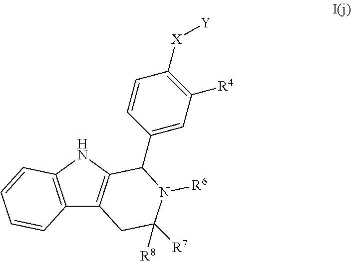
C12=C(NC3=C1CC([R8])([R7])N([R6])C3C1=CC([R4])=C([X][Y])C=C1)C=CC=C2
